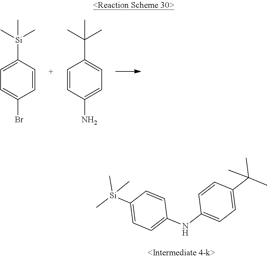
C1([Si](C)(C)C)=CC=C(Br)C=C1.C1(C(C)(C)C)=CC=C(N)C=C1.C1([Si](C)(C)C)=CC=C(NC2=CC=C(C(C)(C)C)C=C2)C=C1
